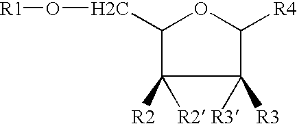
C1(CO[R1])C([R2])([R2])C([R3])([R3])C([R4])O1
